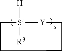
[H][Si]1([R3])[Y]CCCC1
